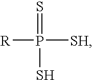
[R]P([SH])(=S)S
